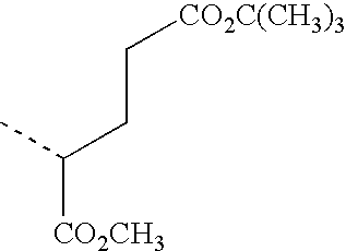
CC(CC[CO2C(CH3)3])[CO2CH3]
